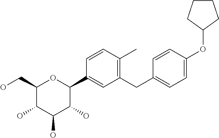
C1(CO)C(O)C(O)C(O)C(C2=CC(CC3=CC=C(OC4CCCC4)C=C3)=C(C)C=C2)O1
